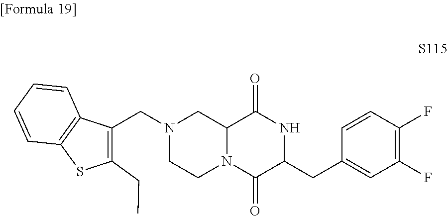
N1(CC2=C(CC)SC3=C2C=CC=C3)CCN2C(C1)C(=O)NC(CC1=CC(F)=C(F)C=C1)C2=O
